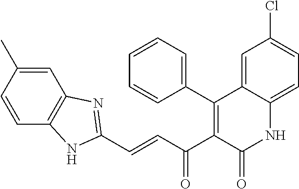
C(=CC(C1=C(C2=CC=CC=C2)C2=CC(Cl)=CC=C2NC1=O)=O)C1=NC2=C(C=CC(C)=C2)N1
